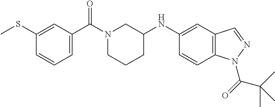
C1(NC2CCCN(C(C3=CC=CC(SC)=C3)=O)C2)=CC2=C(C=C1)N(C(=O)C(C)(C)C)N=C2
